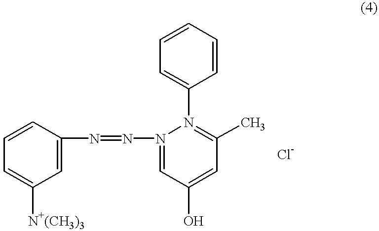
C1=C(N=NN2=CC(O)=CC(C)=N2C2=CC=CC=C2)C=CC=C1[N+(CH3)3]
